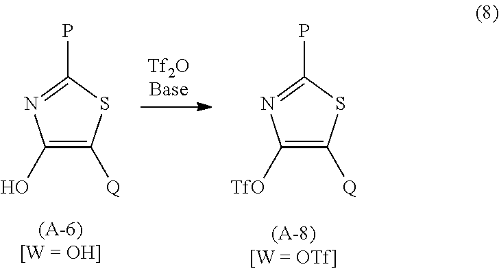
C1([TfO])=C([Q])SC(P)=N1.C1(O)=C([Q])SC(P)=N1
